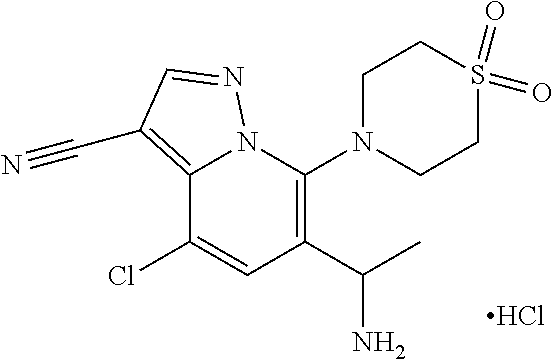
C12=C(C#N)C=NN1C(N1CCS(=O)(=O)CC1)=C(C(C)N)C=C2Cl.Cl
